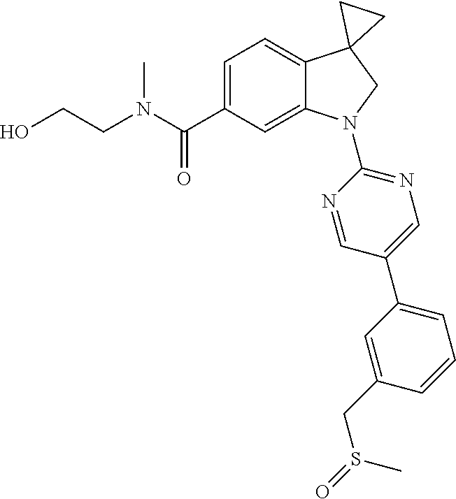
C(C1=CC=C2C(=C1)N(C1=NC=C(C3=CC=CC(CS(C)=O)=C3)C=N1)CC21CC1)(=O)N(C)CCO
